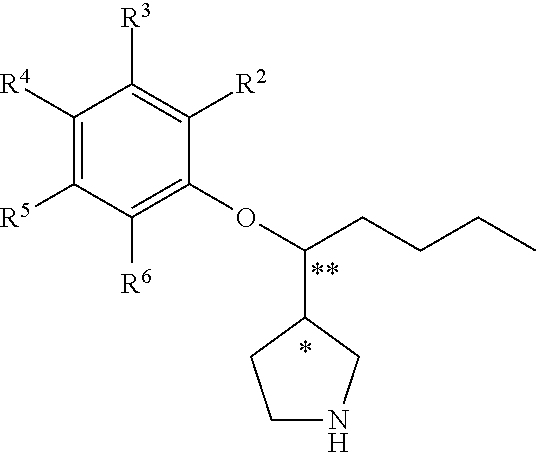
C1([R4])=C([R5])C([R6])=C(OC(C2CCNC2)CCCC)C([R2])=C1[R3]
